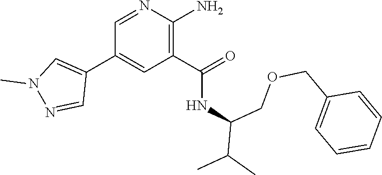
C1(C(NC(COCC2=CC=CC=C2)C(C)C)=O)=C(N)N=CC(C2=CN(C)N=C2)=C1
